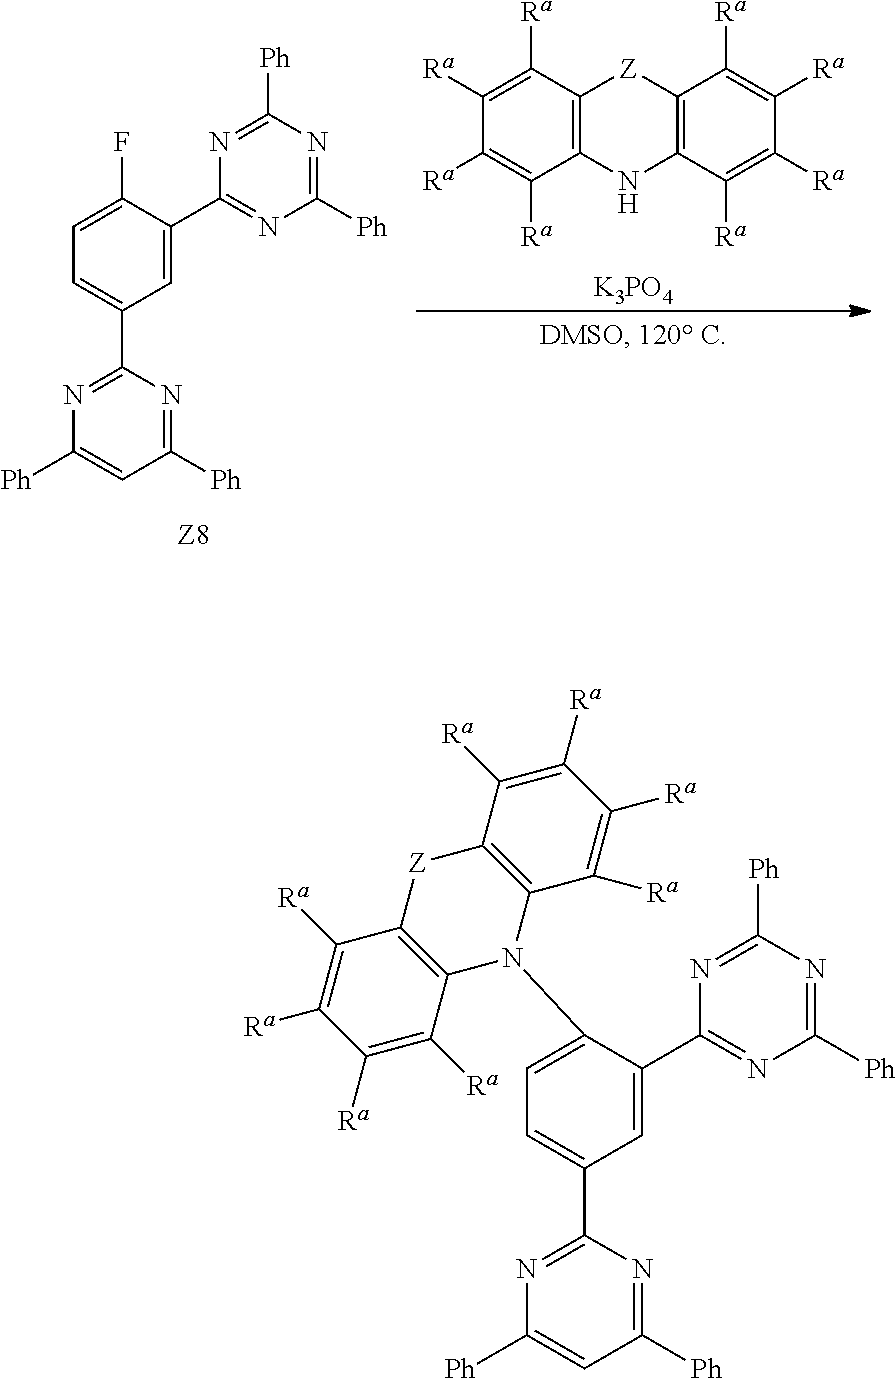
C12=C(C([Ra])=C([Ra])C([Ra])=C1[Ra])[Z]C1=C(N2)C([Ra])=C([Ra])C([Ra])=C1[Ra].[K3PO4].C1=C(C2=NC([Ph])=NC([Ph])=N2)C(F)=CC=C1C1=NC([Ph])=CC([Ph])=N1.C1=C(C2=NC([Ph])=NC([Ph])=N2)C(N2C3=C(C([Ra])=C([Ra])C([Ra])=C3[Ra])[Z]C3=C2C([Ra])=C([Ra])C([Ra])=C3[Ra])=CC=C1C1=NC([Ph])=CC([Ph])=N1
